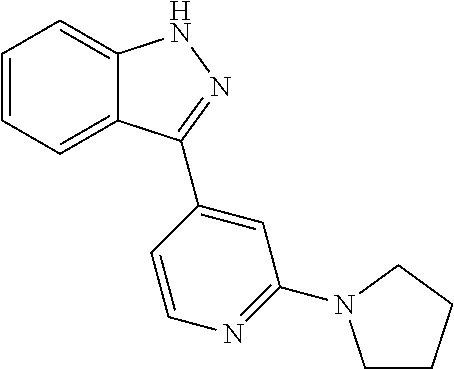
C1=CC=C2C(=C1)NN=C2C1=CC(N2CCCC2)=NC=C1
